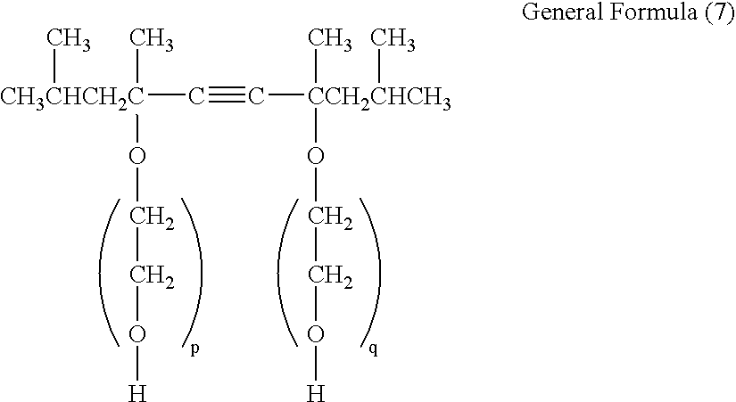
[CH3CHCH2C](C#C[CCH2CHCH3](C)(C)OCCO[H])(C)(C)OCCO[H]
